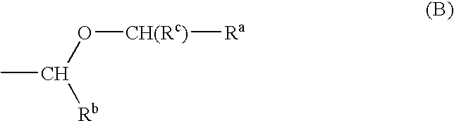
O(C([Rb])C)[CH(Rc)][Ra]
